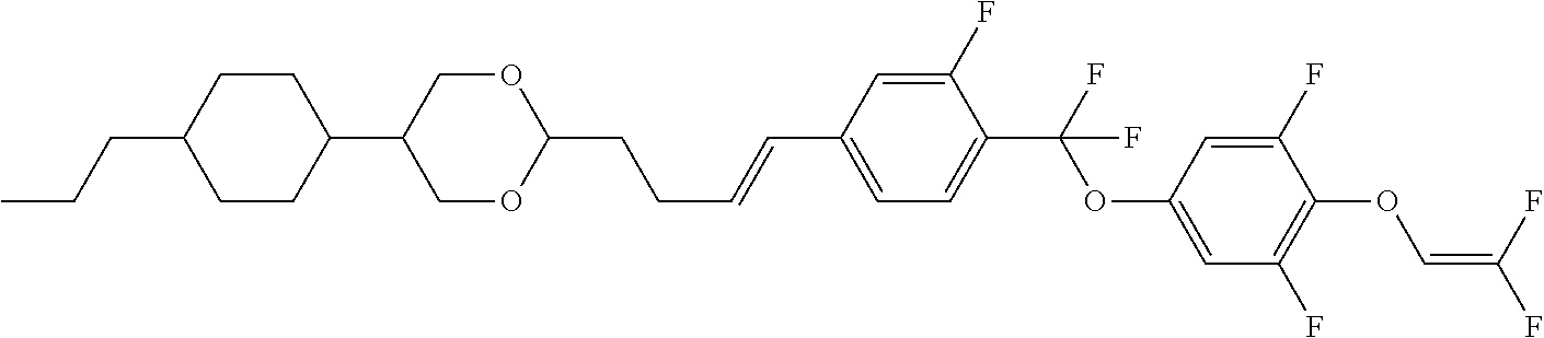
C1CC(C2COC(CCC=CC3=CC=C(C(F)(OC4=CC(F)=C(OC=C(F)F)C(F)=C4)F)C(F)=C3)OC2)CCC1CCC
